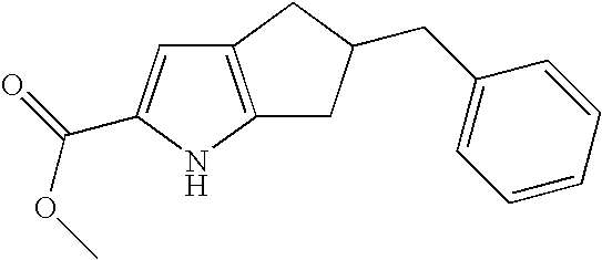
C12=C(NC(C(=O)OC)=C1)CC(CC1=CC=CC=C1)C2
